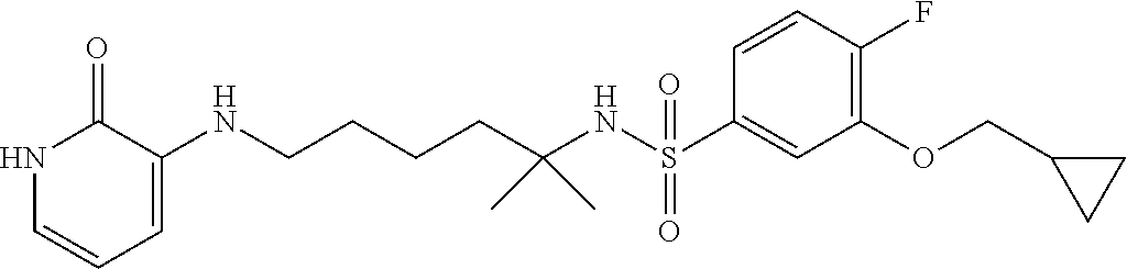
C1(NCCCCC(NS(C2=CC(OCC3CC3)=C(F)C=C2)(=O)=O)(C)C)=CC=CNC1=O
